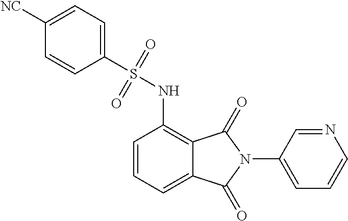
C1=CC=C2C(=C1NS(C1=CC=C([NC])C=C1)(=O)=O)C(=O)N(C1=CC=CN=C1)C2=O
